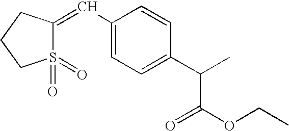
C1(C=C2S(=O)(=O)CCC2)=CC=C(C(C(OCC)=O)C)C=C1
